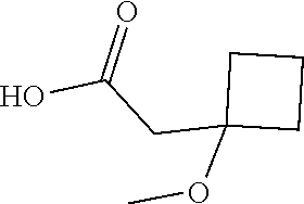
C(CC1(OC)CCC1)(O)=O
